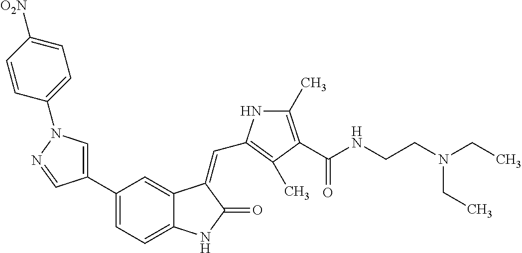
C1=C(C2=CC=C3C(=C2)C(=CC2=C(C)C(C(NCCN(CC)CC)=O)=C(C)N2)C(=O)N3)C=NN1C1=CC=C([O2N])C=C1
